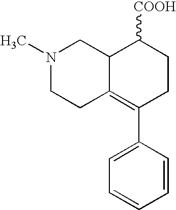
N1(C)CCC2=C(C3=CC=CC=C3)CCC([COOH])C2C1
